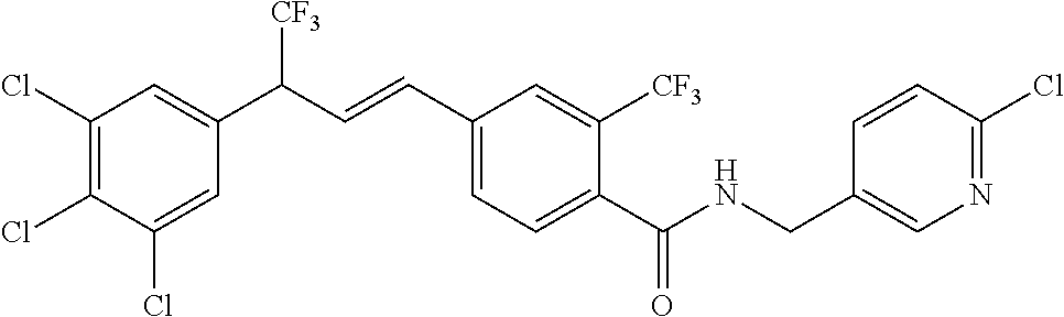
C1(Cl)=C(Cl)C(Cl)=CC(C(C=CC2=CC=C(C(=O)NCC3=CN=C(Cl)C=C3)C([CF3])=C2)[CF3])=C1
